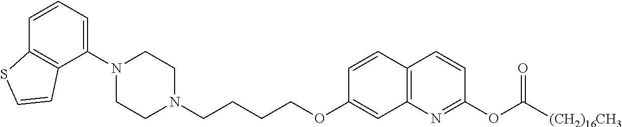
C1N(C2=CC=CC3=C2C=CS3)CCN(CCCCOC2=CC3=C(C=C2)C=CC(OC([(CH2)16CH3])=O)=N3)C1
